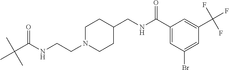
N(CCN1CCC(CNC(C2=CC(Br)=CC(C(F)(F)F)=C2)=O)CC1)C(C(C)(C)C)=O
